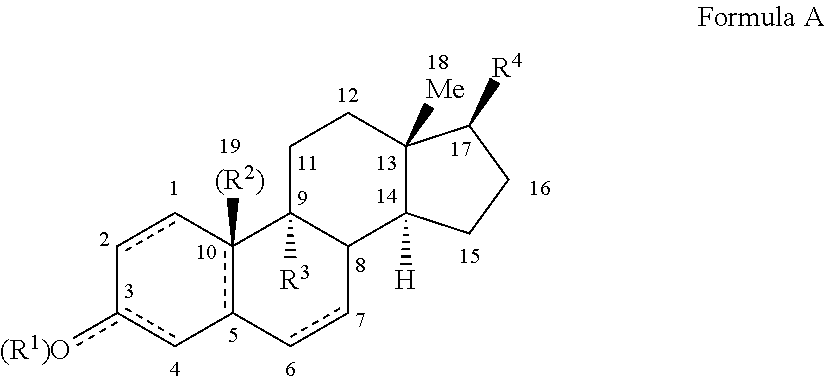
c12c([(R2)])(-cc-c([(R1)O])c-1)C1([R3])C(cc-2)C2([H])C([Me])(CC1)C([R4])CC2
